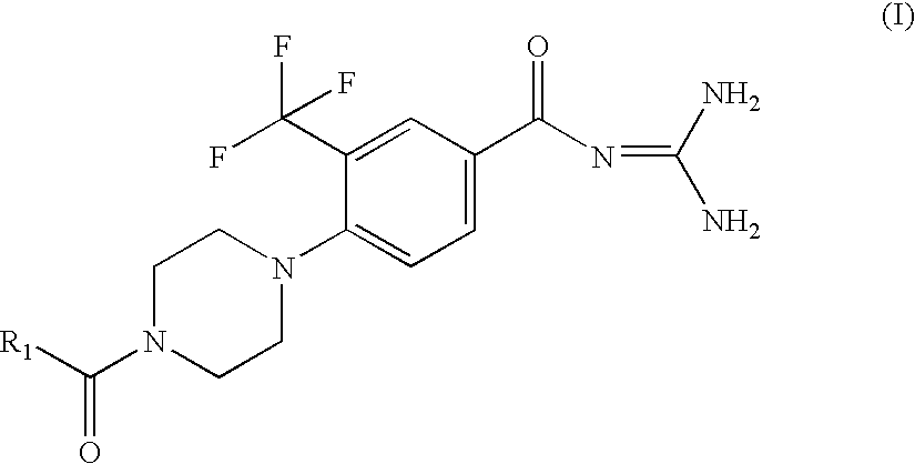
[R1]C(N1CCN(C2=CC=C(C(N=C(N)N)=O)C=C2C(F)(F)F)CC1)=O
